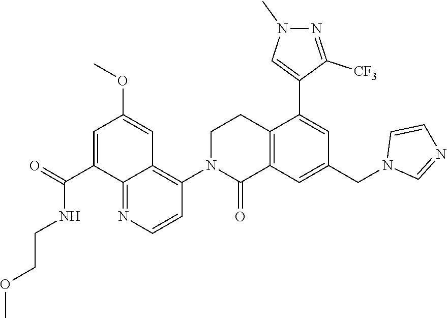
C1N(C2=C3C(=NC=C2)C(C(NCCOC)=O)=CC(OC)=C3)C(=O)C2=C(C1)C(C1=CN(C)N=C1[CF3])=CC(CN1C=NC=C1)=C2
